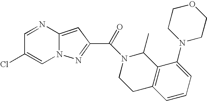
N1=CC(Cl)=CN2C1=CC(C(=O)N1CCC3=C(C1C)C(N1CCOCC1)=CC=C3)=N2
